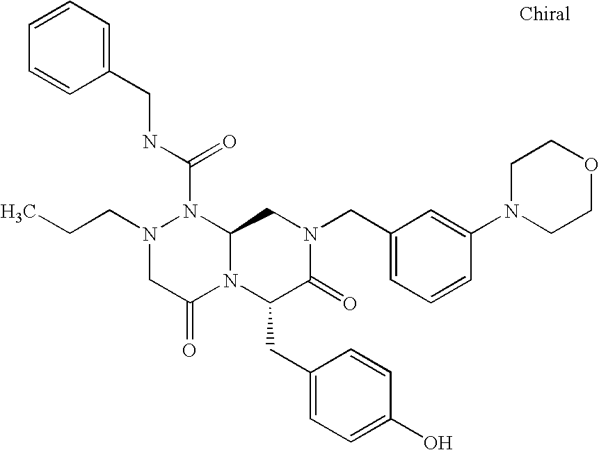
N(C(N1N(CCC)CC(=O)N2C1CN(CC1=CC=CC(N3CCOCC3)=C1)C(=O)C2CC1=CC=C(O)C=C1)=O)CC1=CC=CC=C1
